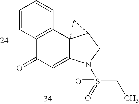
C1=CC2=C(C=C1)C13C(=CC2=O)N(S(=O)(CC)=O)CC1C3
